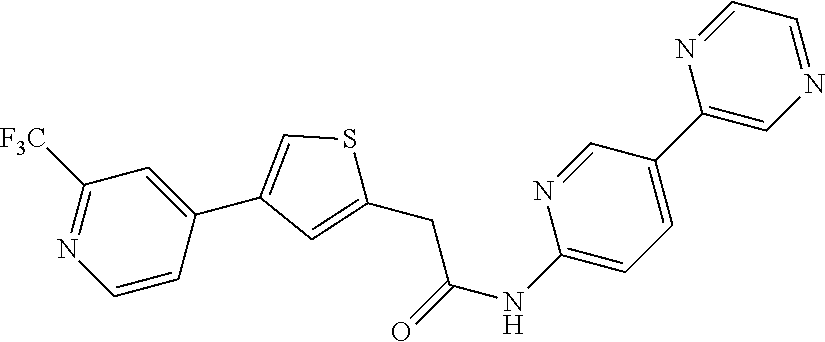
N1=CC=NC=C1C1=CC=C(NC(=O)CC2=CC(C3=CC([F3C])=NC=C3)=CS2)N=C1
